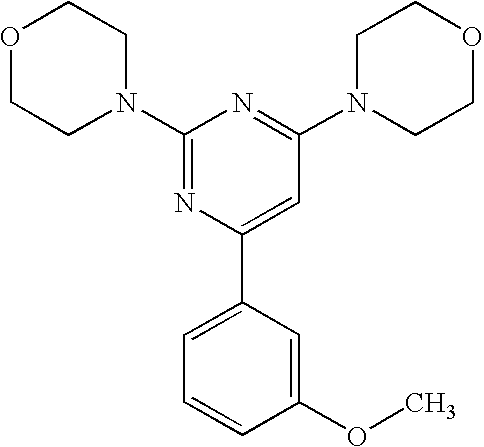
C1(N2CCOCC2)=NC(C2=CC=CC(OC)=C2)=CC(N2CCOCC2)=N1
